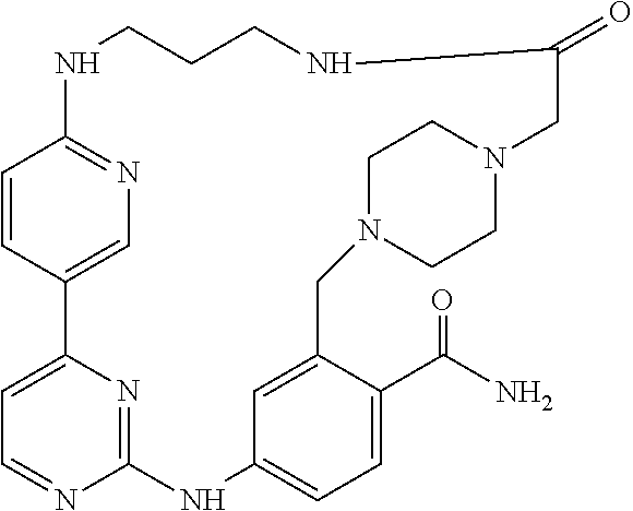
C1=CC2=CN=C1NCCCNC(=O)CN1CCN(CC3=CC(=CC=C3C(N)=O)NC3=NC2=CC=N3)CC1
